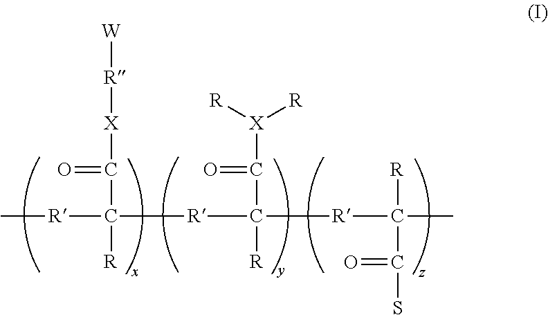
[R](C([R]C([R])(C([X]([R])[R])=O)[R]C(C)([R])C(S)=O)([R])C(=O)[X][R][W])C
